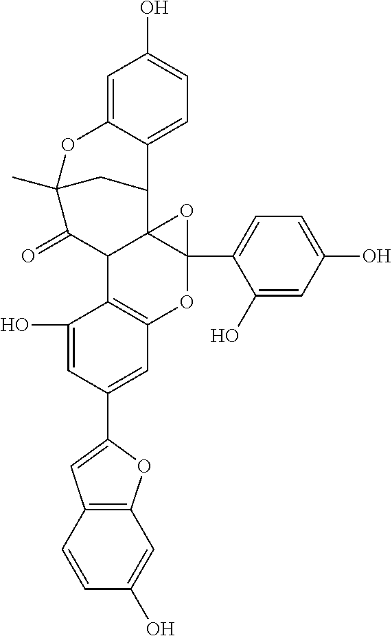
C1=C2C(=CC(O)=C1)OC1(C)C(=O)C3C4=C(OC5(C6=CC=C(O)C=C6O)C3(C2C1)O5)C=C(C1=CC2=C(O1)C=C(O)C=C2)C=C4O
